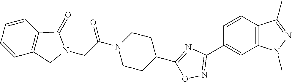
C1=CC2=C(C=C1C1=NOC(C3CCN(C(CN4C(=O)C5=C(C4)C=CC=C5)=O)CC3)=N1)N(C)N=C2C
